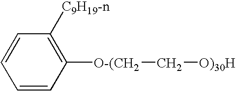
C1([C9H19-n])=C([O-(CH2]C[O)30H])C=CC=C1
